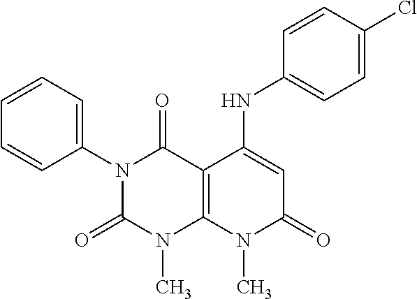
C1(N2C(=O)N(C)C3=C(C2=O)C(NC2=CC=C(Cl)C=C2)=CC(=O)N3C)=CC=CC=C1
